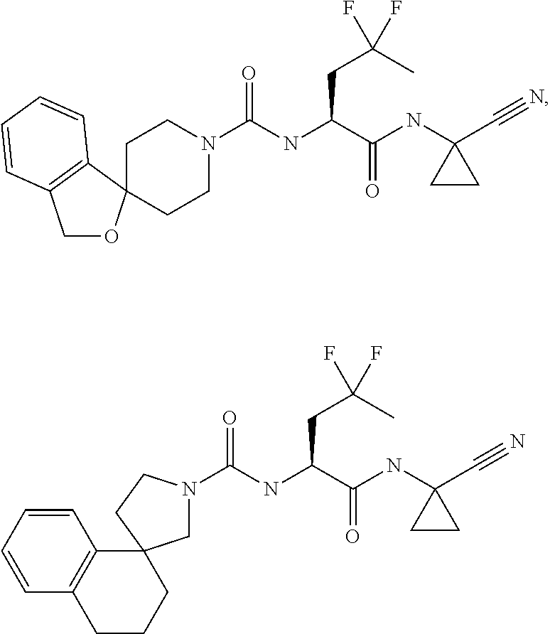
C1N(C(NC(C(NC2(C#N)CC2)=O)CC(C)(F)F)=O)CCC12C1=C(CCC2)C=CC=C1.C1CN(C(NC(C(NC2(C#N)CC2)=O)CC(C)(F)F)=O)CCC12OCC1=C2C=CC=C1
